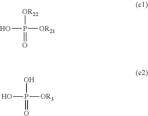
[OR22]P(=O)([OR21])O.OP(=O)([OR3])O
